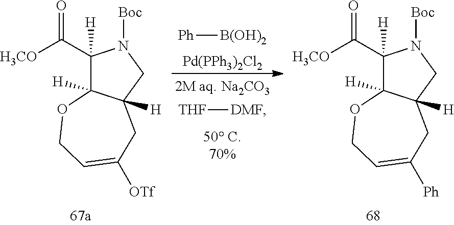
C1(C([H3CO])=O)([H])C2([H])C([H])(CN1[Boc])CC([OTf])=CCO2.C1(C([H3CO])=O)([H])C2([H])C([H])(CN1[Boc])CC([Ph])=CCO2.[Pd(PPh3)2Cl2].[Ph][B(OH)2].[THF][DMF]
